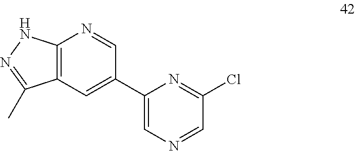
C12=C(C=C(C3=CN=CC(Cl)=N3)C=N1)C(C)=NN2
